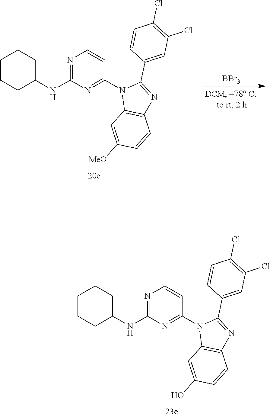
C1CCC(NC2=NC=CC(N3C4=C(N=C3C3=CC(Cl)=C(Cl)C=C3)C=CC([MeO])=C4)=N2)CC1.[BBr3].C1CCC(NC2=NC=CC(N3C4=C(N=C3C3=CC(Cl)=C(Cl)C=C3)C=CC(O)=C4)=N2)CC1
